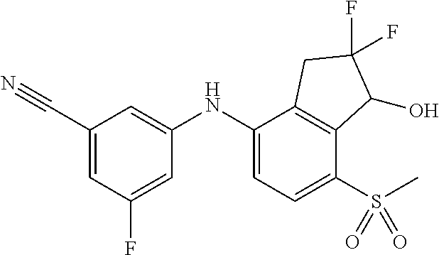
C1(NC2=CC=C(S(C)(=O)=O)C3=C2CC(F)(F)C3O)=CC(C#N)=CC(F)=C1
